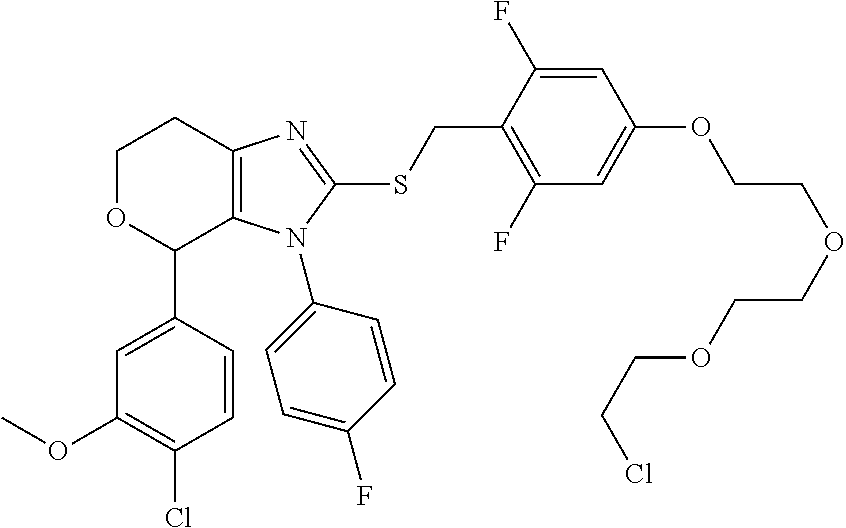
C1OC(C2=CC(OC)=C(Cl)C=C2)C2=C(C1)N=C(SCC1=C(F)C=C(OCCOCCOCCCl)C=C1F)N2C1=CC=C(F)C=C1
